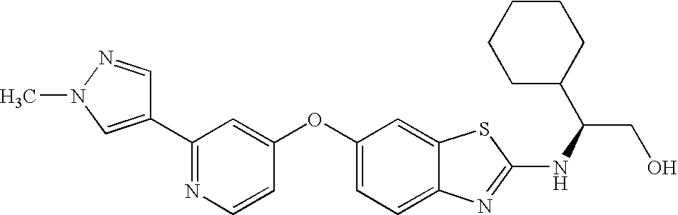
N1=C(C2=CN(C)N=C2)C=C(OC2=CC=C3C(=C2)SC(NC(CO)C2CCCCC2)=N3)C=C1
